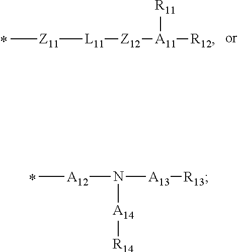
[L11]([Z12][A11]([R12])[R11])[Z11]C.N([A13][R13])([A12]C)[A14][R14]
